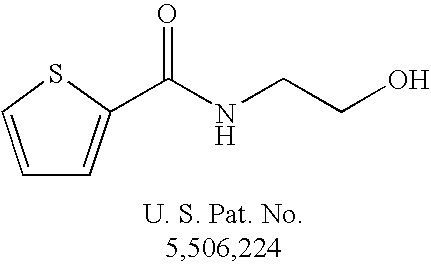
C1=CSC(C(NCCO)=O)=C1
